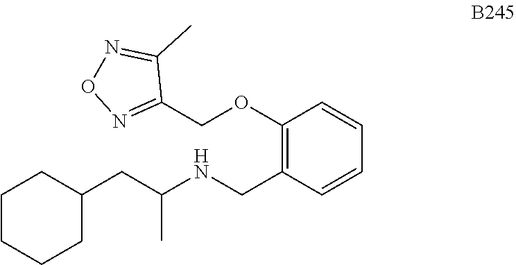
C1(COC2=C(CNC(CC3CCCCC3)C)C=CC=C2)=NON=C1C
